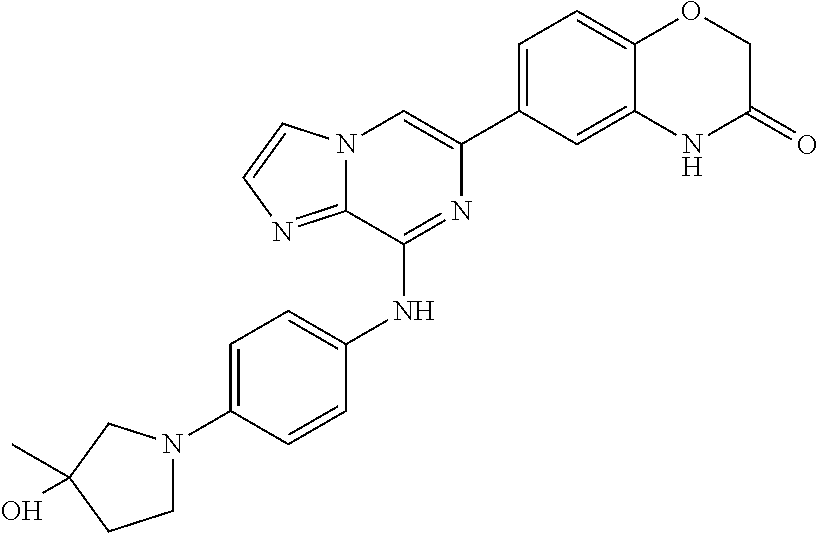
C1(C2=CC=C3C(=C2)NC(=O)CO3)=CN2C(=NC=C2)C(NC2=CC=C(N3CC(C)(O)CC3)C=C2)=N1
